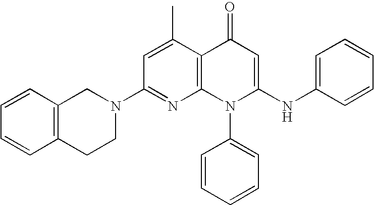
C1(N2CCC3=C(C2)C=CC=C3)=NC2=C(C(C)=C1)C(=O)C=C(NC1=CC=CC=C1)N2C1=CC=CC=C1
